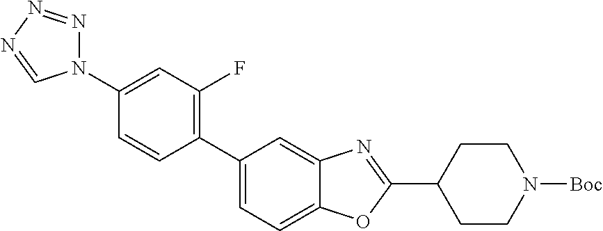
C1(N2N=NN=C2)=CC(F)=C(C2=CC=C3C(=C2)N=C(C2CCN([Boc])CC2)O3)C=C1
